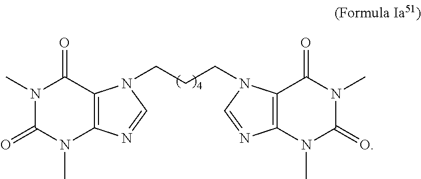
N1(C)C(=O)N(C)C2=C(C1=O)N(CCCN1C3=C(N=C1)N(C)C(=O)N(C)C3=O)C=N2
